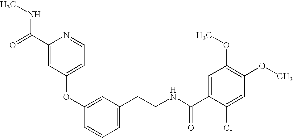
C1(OC2=CC(CCNC(=O)C3=CC(OC)=C(OC)C=C3Cl)=CC=C2)=CC=NC(C(NC)=O)=C1
